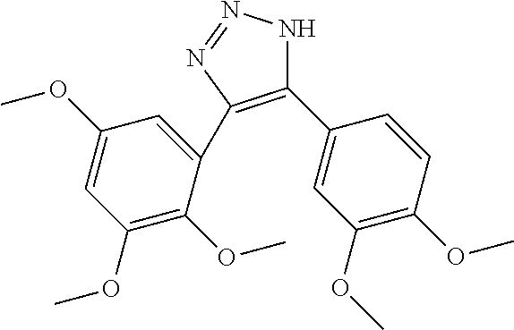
C1(C2=CC(OC)=C(OC)C=C2)=C(C2=CC(OC)=CC(OC)=C2OC)N=NN1
